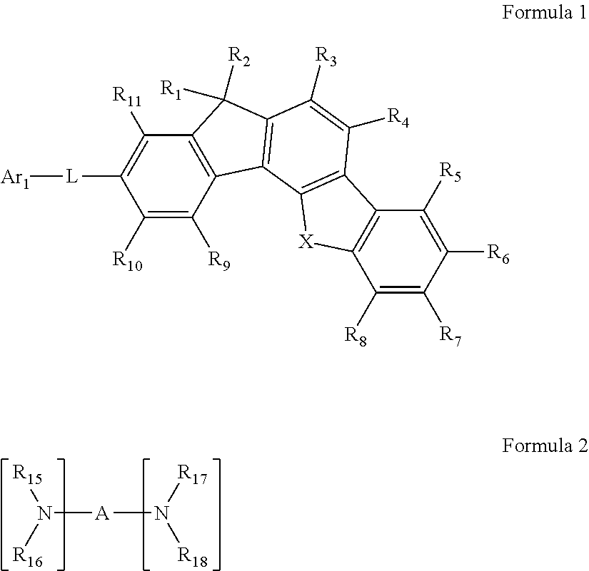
N([A]N([R18])[R17])([R15])[R16].C1([R10])=C([R9])C2=C(C([R11])=C1[L][Ar1])C([R2])([R1])C1=C2C2=C(C([R4])=C1[R3])C1=C([X]2)C([R8])=C([R7])C([R6])=C1[R5]
